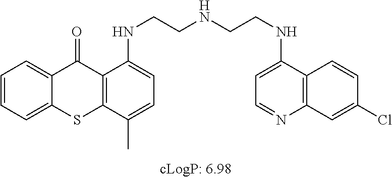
C1=CC=C2C(=C1)C(=O)C1=C(S2)C(C)=CC=C1NCCNCCNC1=CC=NC2=C1C=CC(Cl)=C2
